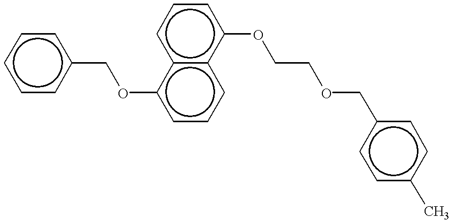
c1ccc(COc2cccc3c2cccc3OCCOCc2ccc(C)cc2)cc1
